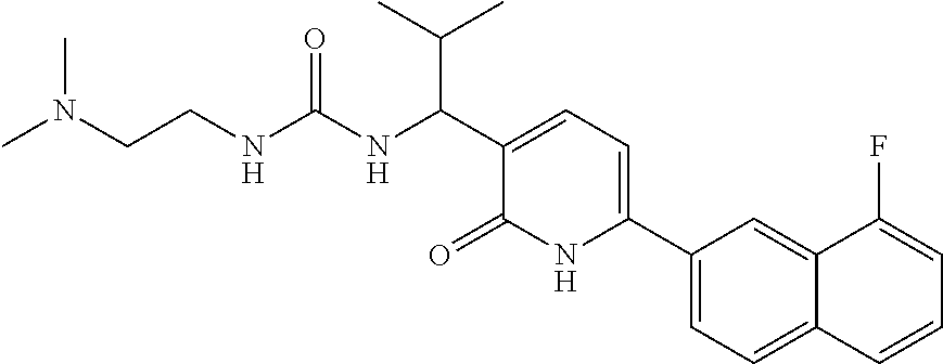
C1(C2=CC=C(C(NC(NCCN(C)C)=O)C(C)C)C(=O)N2)=CC=C2C(=C1)C(F)=CC=C2
